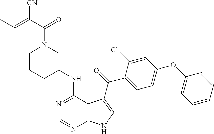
C1CCC(NC2=NC=NC3=C2C(C(=O)C2=CC=C(OC4=CC=CC=C4)C=C2Cl)=CN3)CN1C(C(=CC)[CN])=O
